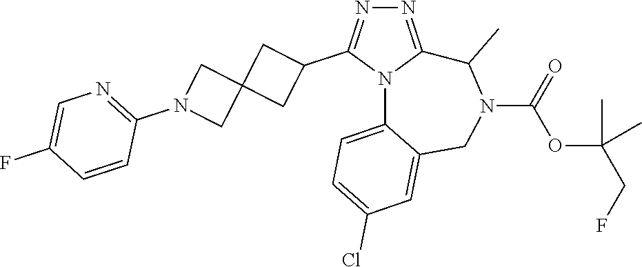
N1=C2N(C(C3CC4(C3)CN(C3=NC=C(F)C=C3)C4)=N1)C1=CC=C(Cl)C=C1CN(C(=O)OC(CF)(C)C)C2C
